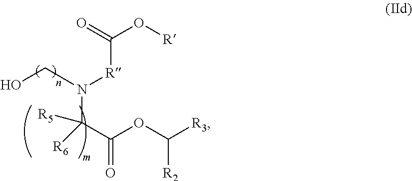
N(C(C(OC([R2])[R3])=O)([R6])[R5])([R]C(=O)O[R])CO
